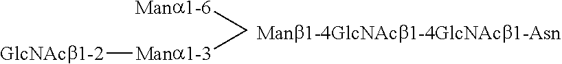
[Mana1-6]C[Mana1-3][GlcNAcb1-2]
